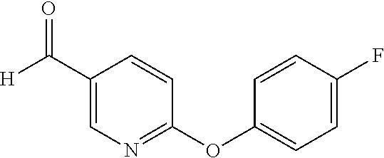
C1(C([H])=O)=CN=C(OC2=CC=C(F)C=C2)C=C1
